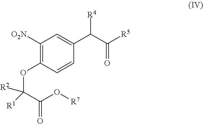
C1([O2N])=C(OC(C(O[R7])=O)([R2])[R1])C=CC(C([R4])C(=O)[R5])=C1
